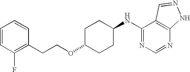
C1=CC(F)=C(CCOC2CCC(NC3=NC=NC4=C3C=NN4)CC2)C=C1
